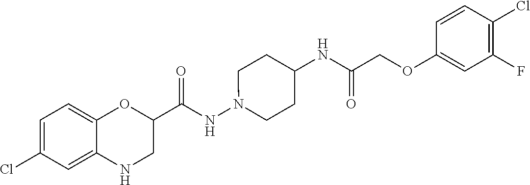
C12=CC=C(Cl)C=C1NCC(C(NN1CCC(NC(=O)COC3=CC(F)=C(Cl)C=C3)CC1)=O)O2
